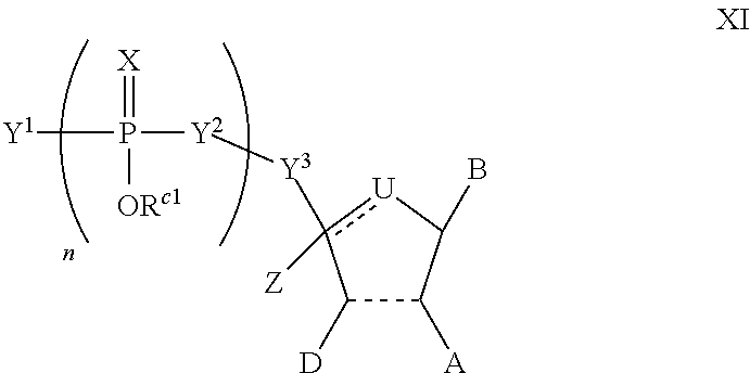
C1([D])C([A])C(B)[U]c1([Z])[Y3][Y2]P([Y1])(=[X])[ORc1]
